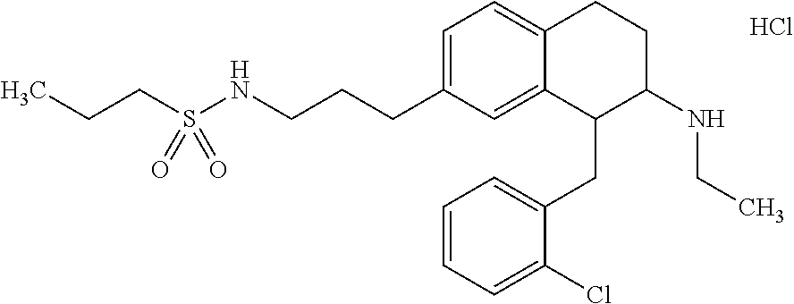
C1=C(CCCNS(CCC)(=O)=O)C=C2C(=C1)CCC(NCC)C2CC1=CC=CC=C1Cl.Cl
